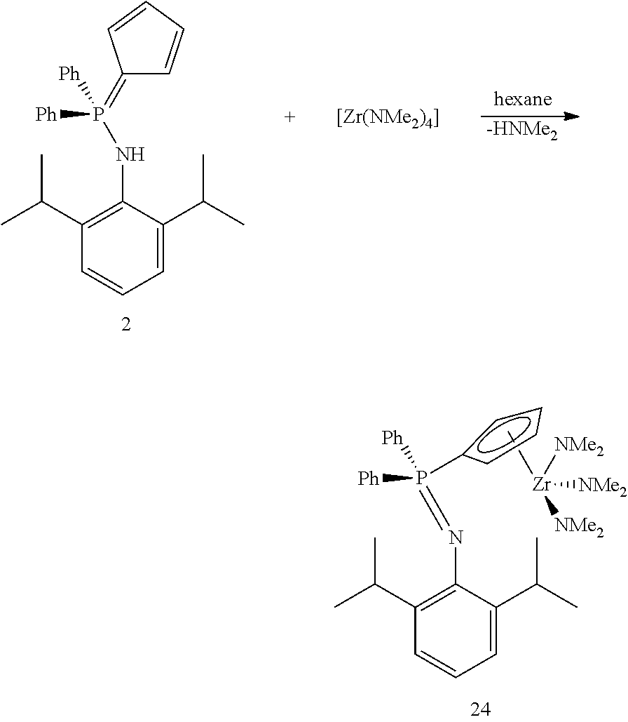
C1(=P([Ph])(NC2=C(C(C)C)C=CC=C2C(C)C)[Ph])C=CC=C1.[-HNMe2].[[Zr(NMe2)4]].P([Ph])(=NC1=C(C(C)C)C=CC=C1C(C)C)([Ph])c1cccc1.C[Zr]([NMe2])([NMe2])[NMe2]
